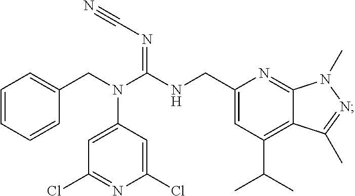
C1(CNC(N(CC2=CC=CC=C2)C2=CC(Cl)=NC(Cl)=C2)=NC#N)=CC(C(C)C)=C2C(=N1)N(C)N=C2C
